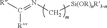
[R]C(=NC[Si(OR)nR3-n])[R]
